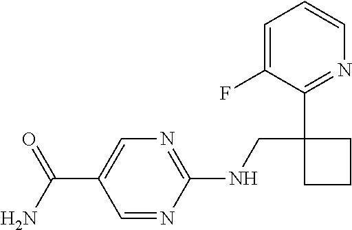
C1(NCC2(C3=NC=CC=C3F)CCC2)=NC=C(C(=O)N)C=N1
